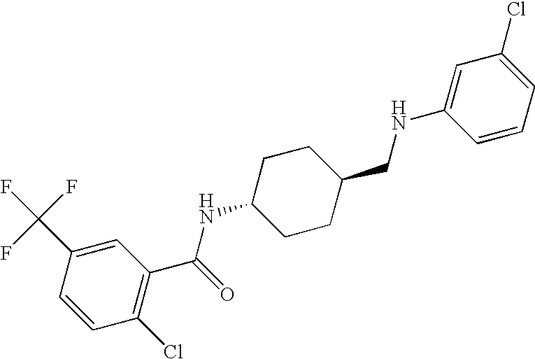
C1(C(F)(F)F)=CC(C(=O)NC2CCC(CNC3=CC(Cl)=CC=C3)CC2)=C(Cl)C=C1
